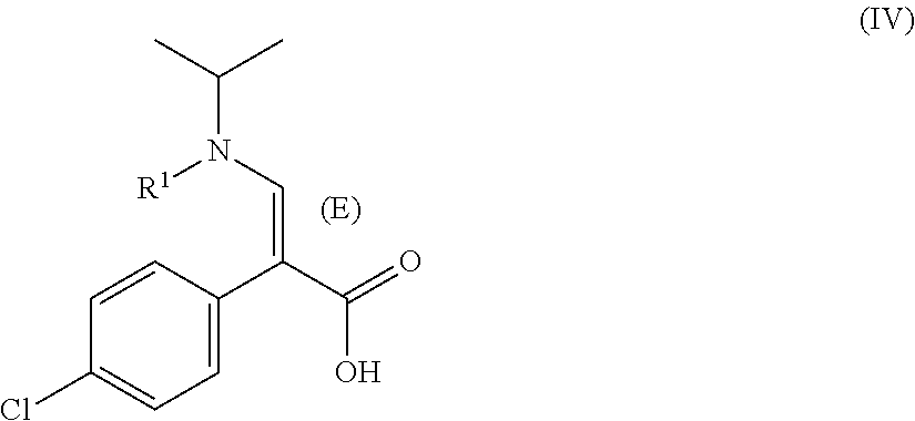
C1=C(C(=CN(C(C)C)[R1])C(=O)O)C=CC(Cl)=C1
